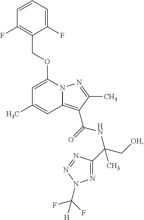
C1=C(OCC2=C(F)C=CC=C2F)N2C(=C(C(NC(C[OH])(C3=NN(C(F)(F)[H])N=N3)C)=O)C(C)=N2)C=C1C
